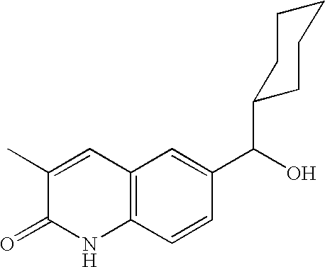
C12=C(C=CC(C(O)C3CCCCC3)=C1)NC(=O)C(C)=C2
